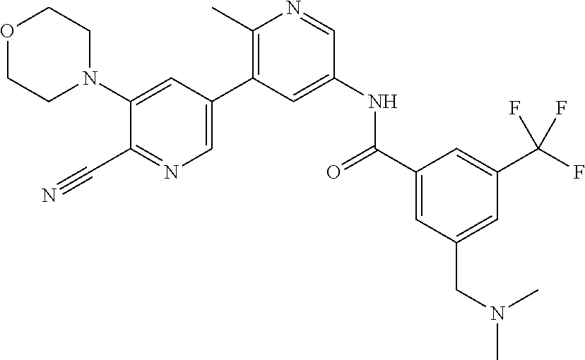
O1CCN(C2=CC(C3=C(C)N=CC(NC(C4=CC(CN(C)C)=CC(C(F)(F)F)=C4)=O)=C3)=CN=C2C#N)CC1
